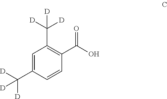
C1=C(C([D])([D])[D])C=CC(C(O)=O)=C1C([D])([D])[D]
